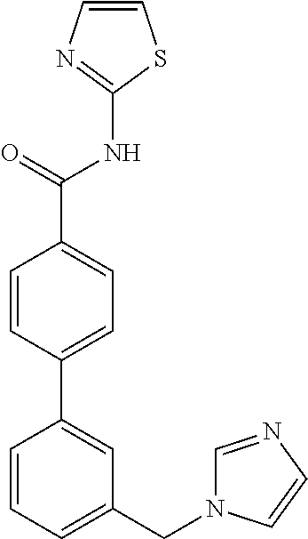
C1=CC(C2=CC(CN3C=NC=C3)=CC=C2)=CC=C1C(NC1=NC=CS1)=O
